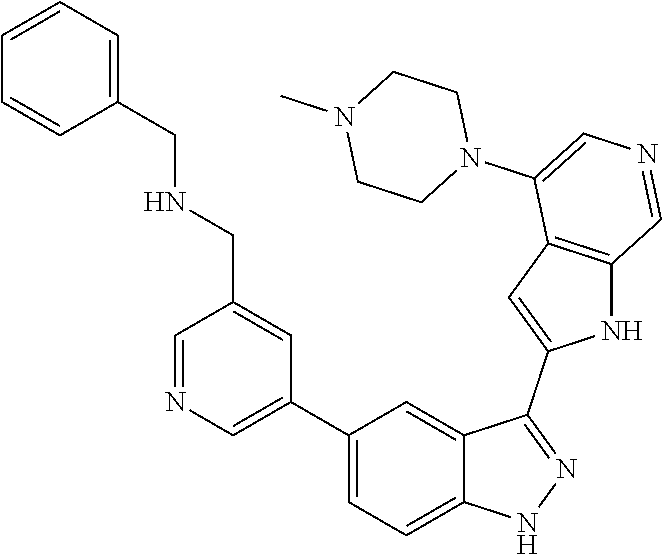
C1(C2=CN=CC(CNCC3=CC=CC=C3)=C2)=CC=C2C(=C1)C(C1=CC3=C(N1)C=NC=C3N1CCN(C)CC1)=NN2
